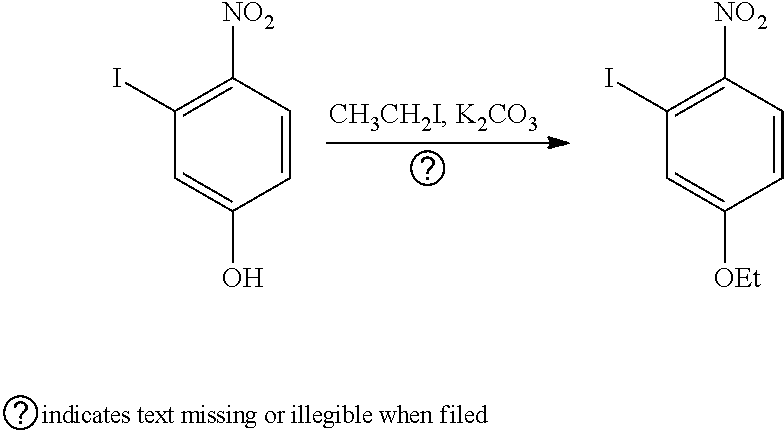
C1=CC([NO2])=C(I)C=C1O.C1=CC([NO2])=C(I)C=C1[OEt]
